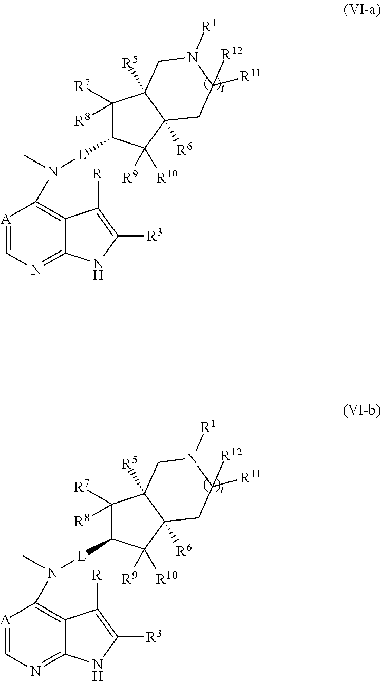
[A]1=CN=C2C(=C1N(C)[L]C1C([R7])([R8])C3([R5])C([R6])(C1([R9])[R10])CC([R12])([R11])N([R1])C3)C([R])=C([R3])N2.[A]1=CN=C2C(=C1N(C)[L]C1C([R7])([R8])C3([R5])C([R6])(C1([R9])[R10])CC([R12])([R11])N([R1])C3)C([R])=C([R3])N2
